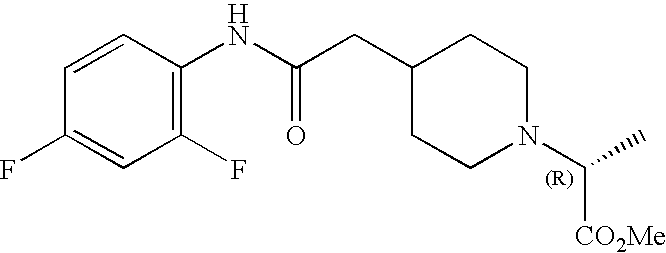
C1=CC(NC(=O)CC2CCN(C(C)[CO2Me])CC2)=C(F)C=C1F
